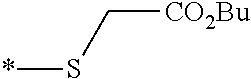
*SC[CO2Bu]
